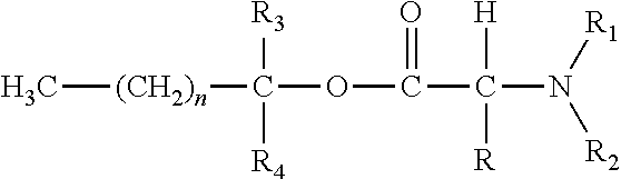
C[(CH2)n]C(OC(=O)C([H])([R])N([R1])[R2])([R3])[R4]
